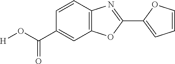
C1(C(O[H])=O)=CC2=C(C=C1)N=C(C1=CC=CO1)O2
